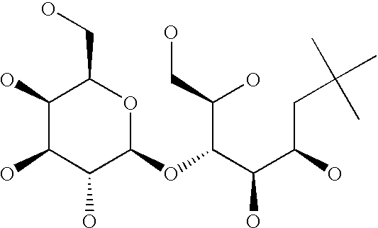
C1(OC(C(CO)O)C(C(CC(C)(C)C)O)O)OC(CO)C(O)C(O)C1O
